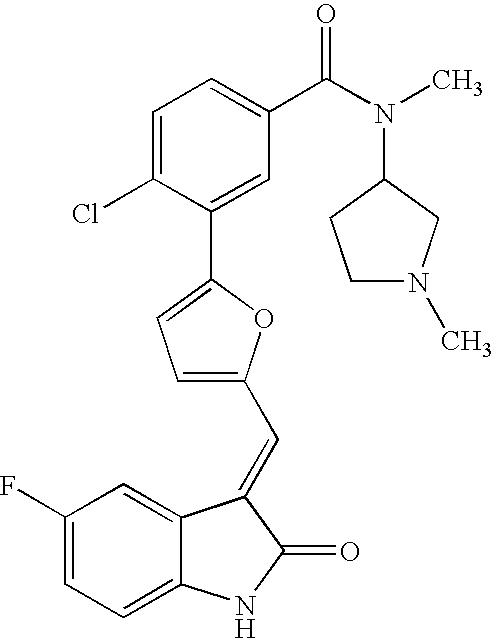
C1(F)=CC=C2C(=C1)C(=CC1=CC=C(C3=CC(C(N(C)C4CCN(C)C4)=O)=CC=C3Cl)O1)C(=O)N2
